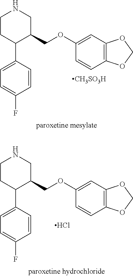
C1(OCC2CNCCC2C2=CC=C(F)C=C2)=CC2=C(C=C1)OCO2.[CH3SO3H].C1(OCC2CNCCC2C2=CC=C(F)C=C2)=CC2=C(C=C1)OCO2.Cl
